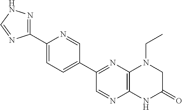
C1(C2=NC3=C(N=C2)NC(=O)CN3CC)=CC=C(C2=NNC=N2)N=C1
